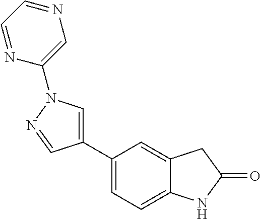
C1(C2=CN(C3=CN=CC=N3)N=C2)=CC=C2C(=C1)CC(=O)N2
